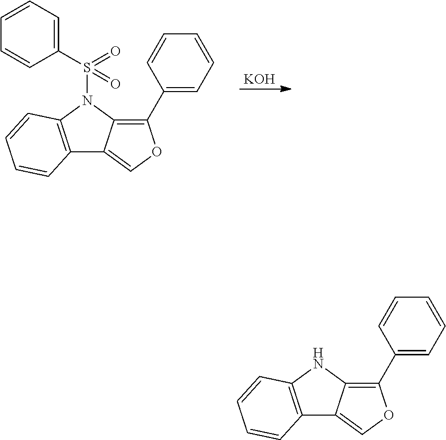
[KOH].C12=C(N(S(C3=CC=CC=C3)(=O)=O)C3=C(C4=CC=CC=C4)OC=C13)C=CC=C2.C12=C(NC3=C(C4=CC=CC=C4)OC=C13)C=CC=C2
